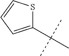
C1(C(C)(C)C)=CC=CS1
